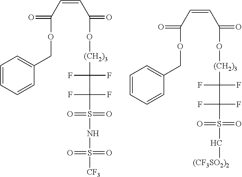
O=C(C=CC(=O)O[(CH2)3]C(F)(F)C(F)(F)S(=O)(C[(CF3SO2)2])=O)OCC1=CC=CC=C1.O=C(C=CC(=O)O[(CH2)3]C(F)(F)C(F)(F)S(=O)(=O)NS(=O)([CF3])=O)OCC1=CC=CC=C1
